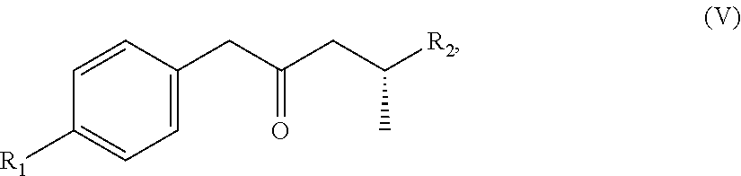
C1=CC(CC(CC([R2])C)=O)=CC=C1[R1]
